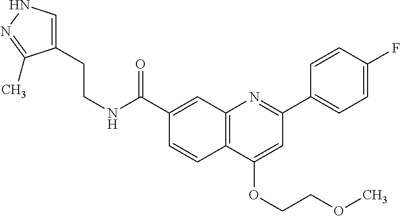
C1(C(NCCC2=CNN=C2C)=O)=CC2=C(C=C1)C(OCCOC)=CC(C1=CC=C(F)C=C1)=N2
